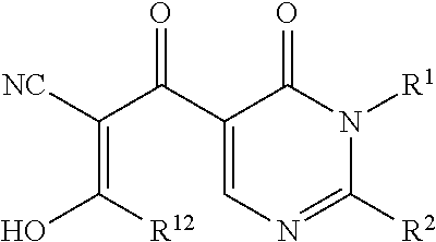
[NC]C(=C(O)[R12])C(=O)C1=CN=C([R2])N([R1])C1=O
